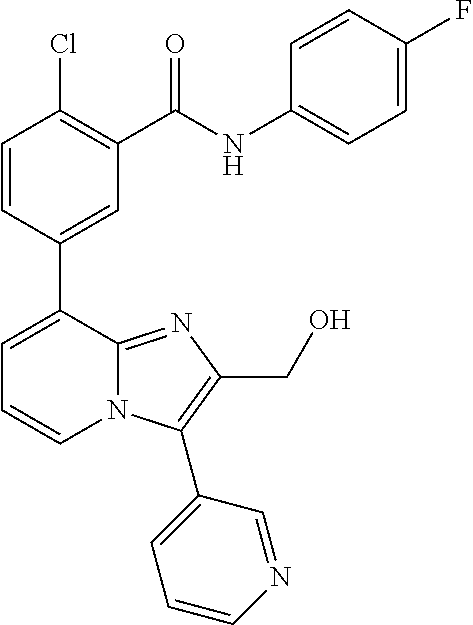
C1=CC(C2=CC=CN3C2=NC(CO)=C3C2=CC=CN=C2)=CC(C(=O)NC2=CC=C(F)C=C2)=C1Cl
